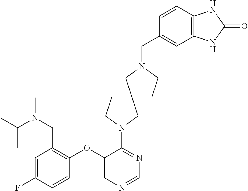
C1=C(F)C=CC(OC2=CN=CN=C2N2CC3(CC2)CCN(CC2=CC4=C(C=C2)NC(=O)N4)C3)=C1CN(C(C)C)C
